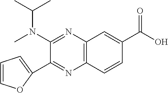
C1(N(C)C(C)C)=NC2=C(N=C1C1=CC=CO1)C=CC(C(O)=O)=C2
